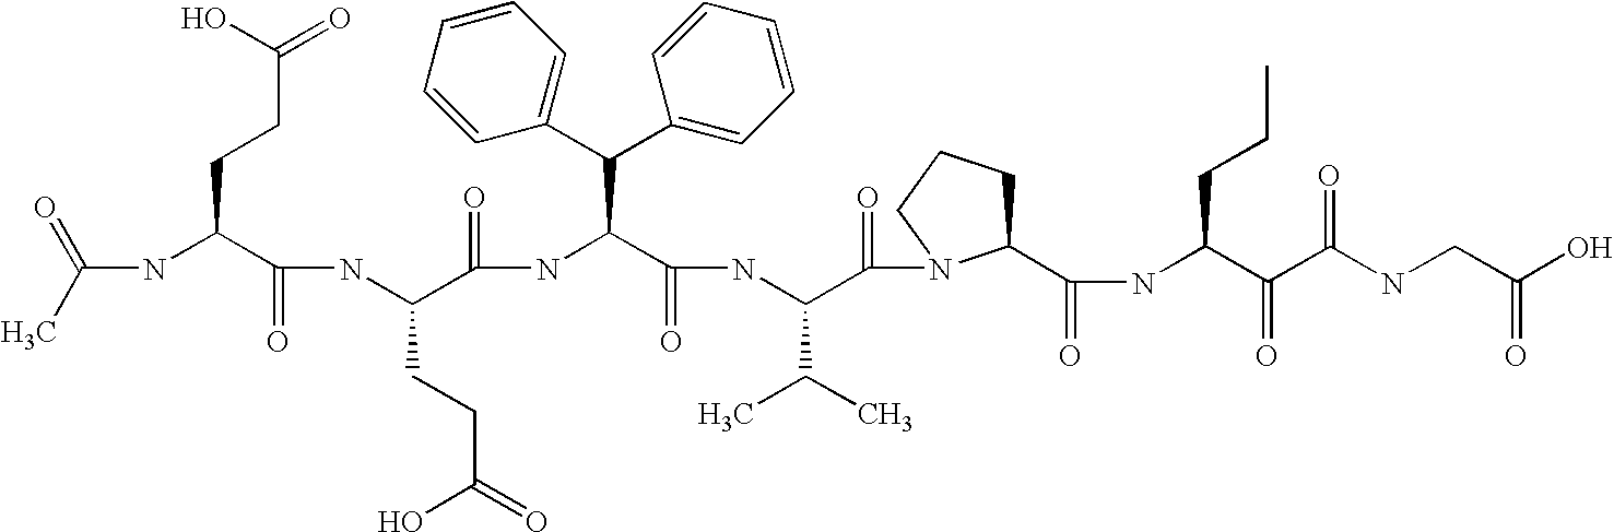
CC(=O)NC(C(NC(C(NC(C(NC(C(=O)N1C(C(NC(C(C(NCC(O)=O)=O)=O)CCC)=O)CCC1)C(C)C)=O)C(C1=CC=CC=C1)C1=CC=CC=C1)=O)CCC(O)=O)=O)CCC(=O)O
